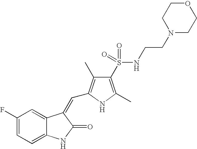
C1(F)=CC=C2C(=C1)C(=CC1=C(C)C(S(=O)(NCCN3CCOCC3)=O)=C(C)N1)C(=O)N2
